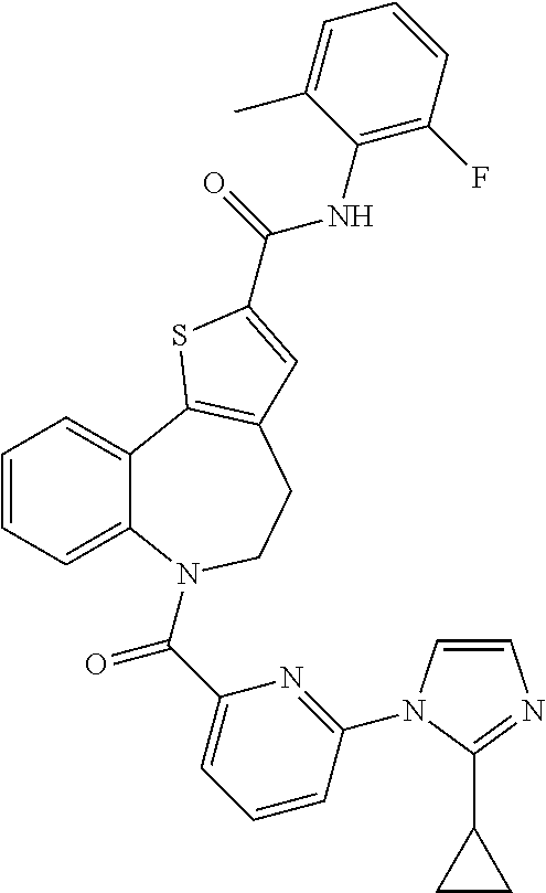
C1=CC=C2C(=C1)C1=C(CCN2C(C2=CC=CC(N3C=CN=C3C3CC3)=N2)=O)C=C(C(NC2=C(F)C=CC=C2C)=O)S1
